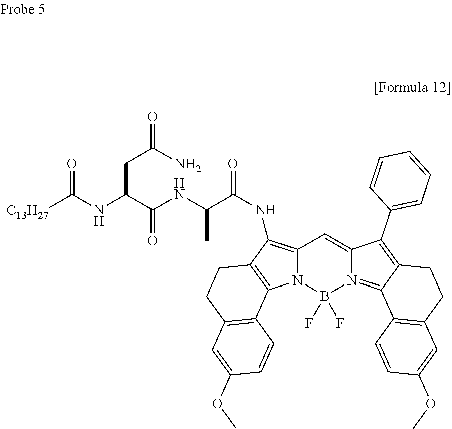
[C13H27]C(NC(C(NC(C(NC1=C2N(B(F)(F)N3=C4C(=C(C5=CC=CC=C5)C3=C2)CCC2=C4C=CC(OC)=C2)C2=C1CCC1=C2C=CC(OC)=C1)=O)C)=O)CC(=O)N)=O
